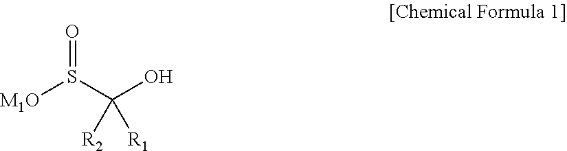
O=S(C(O)([R2])[R1])[M1O]
